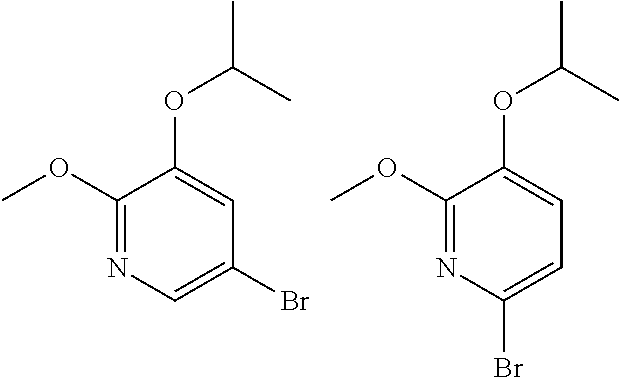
C1(OC)=NC=C(Br)C=C1OC(C)C.C1(OC)=NC(Br)=CC=C1OC(C)C
